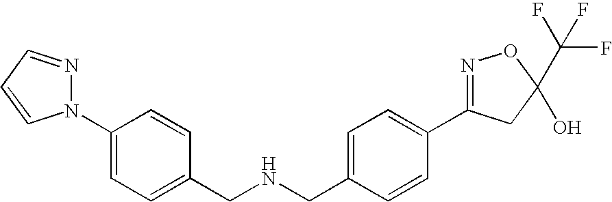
C1(CNCC2=CC=C(N3N=CC=C3)C=C2)=CC=C(C2=NOC(C(F)(F)F)(O)C2)C=C1
